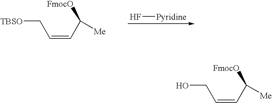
F[Pyridine].[TBSO]CC=CC([Me])[FmocO].OCC=CC([Me])[FmocO]
